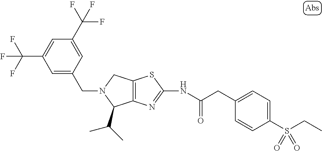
C12=C(N=C(NC(CC3=CC=C(S(CC)(=O)=O)C=C3)=O)S1)C(C(C)C)N(CC1=CC(C(F)(F)F)=CC(C(F)(F)F)=C1)C2
